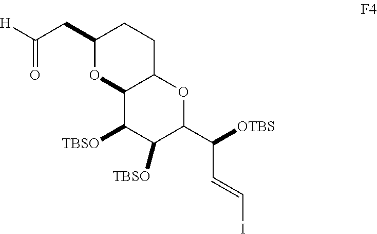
C(=O)(CC1OC2C(CC1)OC(C(C=CI)[OTBS])C([TBSO])C2[TBSO])[H]
